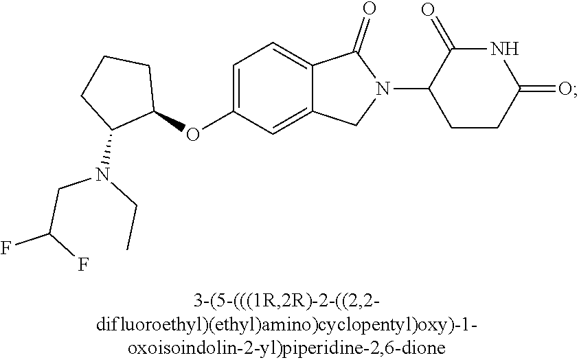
C1=C(OC2CCCC2N(CC(F)F)CC)C=C2C(=C1)C(=O)N(C1CCC(=O)NC1=O)C2
